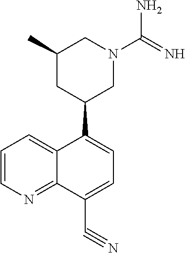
C1(C2CN(C(=N)N)CC(C)C2)=CC=C(C#N)C2=NC=CC=C12
